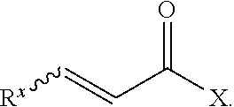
[Rx]C=CC([X])=O
